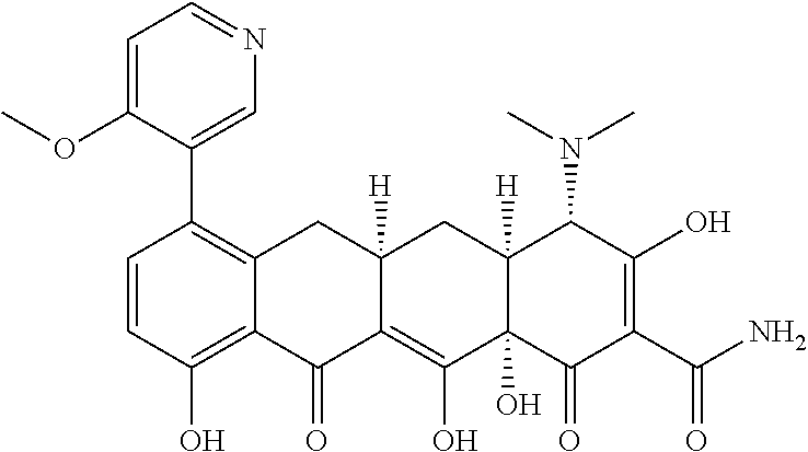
C1=CC(O)=C2C(=C1C1=CN=CC=C1OC)CC1([H])C(=C(O)C3(O)C([H])(C1)C(N(C)C)C(O)=C(C(N)=O)C3=O)C2=O
